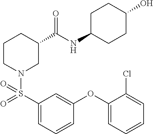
C1(S(N2CC(C(=O)NC3CCC(O)CC3)CCC2)(=O)=O)=CC=CC(OC2=CC=CC=C2Cl)=C1
